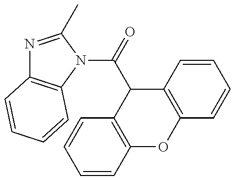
N1=C(C)N(C(=O)C2C3=C(OC4=C2C=CC=C4)C=CC=C3)C2=C1C=CC=C2
